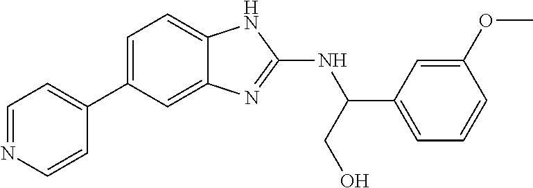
C1(C2=CC=C3C(=C2)N=C(NC(C2=CC=CC(OC)=C2)CO)N3)=CC=NC=C1
